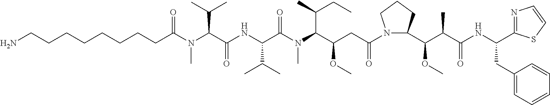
C(CCCCCC(N(C(C(NC(C(N(C(C(CC(N1C(C(C(C(NC(CC2=CC=CC=C2)C2=NC=CS2)=O)C)OC)CCC1)=O)OC)C(C)CC)C)=O)C(C)C)=O)C(C)C)C)=O)CCN
